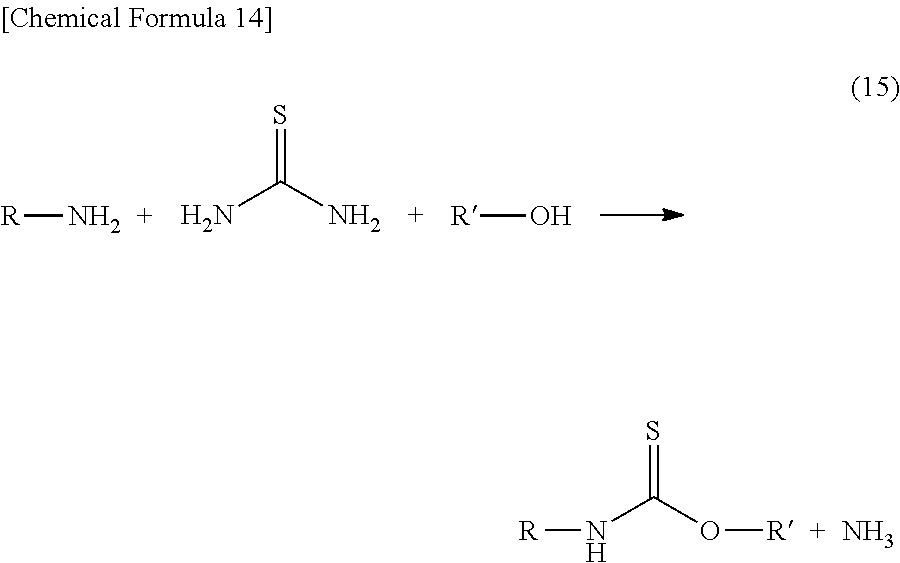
S=C(N[R])O[R].N.[R]N.S=C(N)N.[R]O
